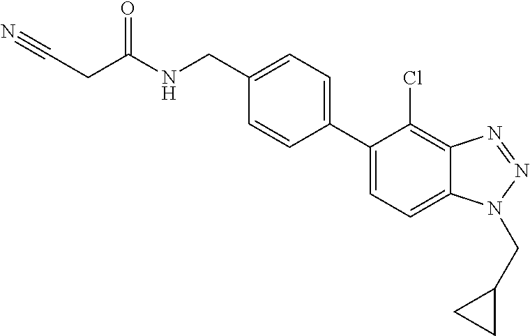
C1=C(C2=CC=C(CNC(CC#N)=O)C=C2)C(Cl)=C2C(=C1)N(CC1CC1)N=N2
